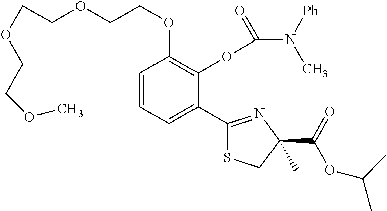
C1=CC=C(C2=NC(C(OC(C)C)=O)(C)CS2)C(OC(N([Ph])C)=O)=C1OCCOCCOCCOC
